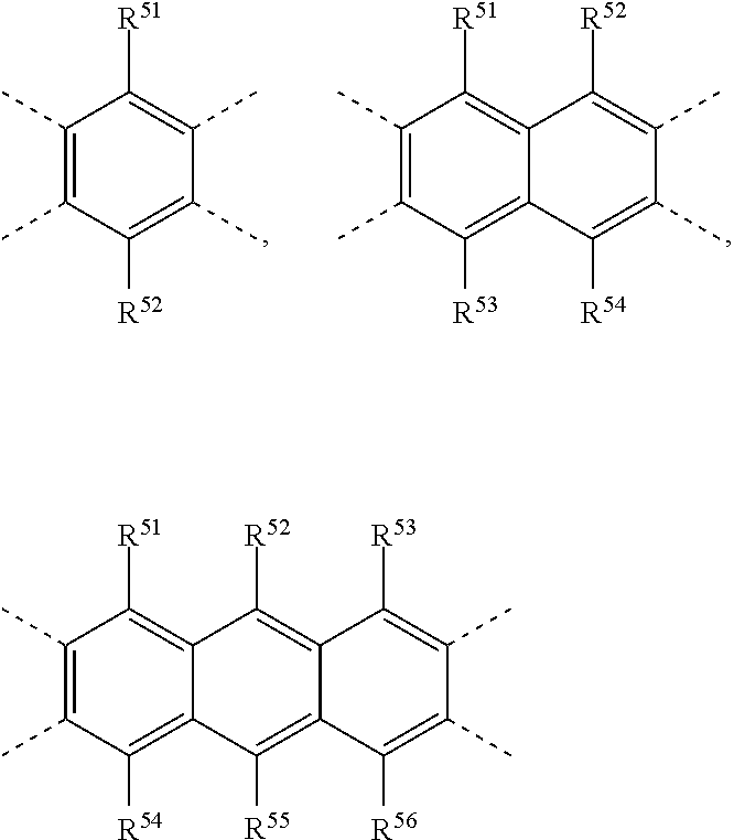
C12=C([R52])C3=C([R51])C(C)=C(C)C([R54])=C3C([R55])=C1C([R56])=C(C)C(C)=C2[R53].C1(C)=C(C)C([R52])=C(C)C(C)=C1[R51].C12=C([R51])C(C)=C(C)C([R53])=C1C([R54])=C(C)C(C)=C2[R52]
